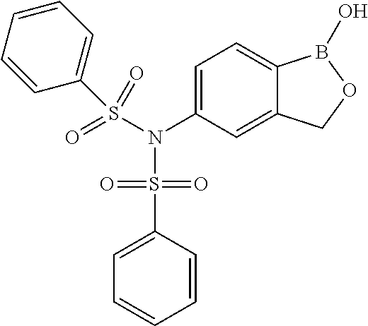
C1=C(N(S(=O)(=O)C2=CC=CC=C2)S(C2=CC=CC=C2)(=O)=O)C=C2C(=C1)B(O)OC2
